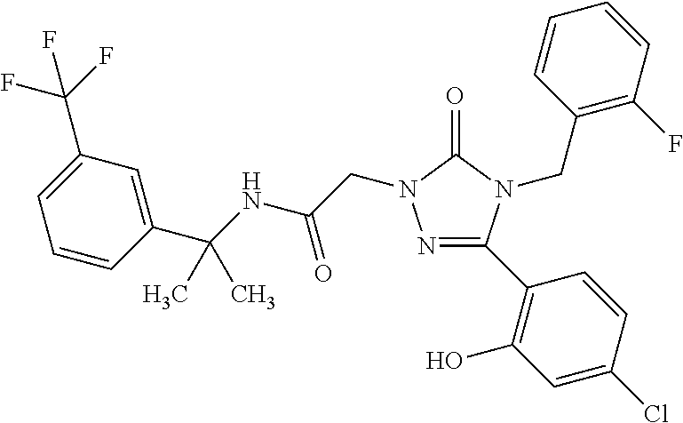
N1=C(C2=C(O)C=C(Cl)C=C2)N(CC2=C(F)C=CC=C2)C(=O)N1CC(NC(C1=CC(C(F)(F)F)=CC=C1)(C)C)=O
